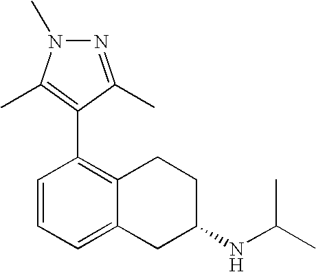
N1=C(C)C(C2=C3C(=CC=C2)CC(NC(C)C)CC3)=C(C)N1C
